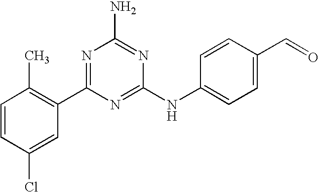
C1=CC(Cl)=CC(C2=NC(N)=NC(NC3=CC=C(C=O)C=C3)=N2)=C1C
